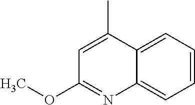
C1=C(C)C2=CC=CC=C2N=C1OC
